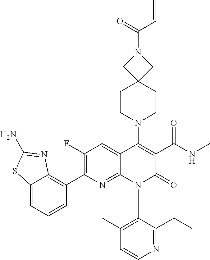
C1=CN=C(C(C)C)C(N2C(=O)C(C(=O)NC)=C(N3CCC4(CC3)CN(C(C=C)=O)C4)C3=CC(F)=C(C4=C5C(=CC=C4)SC(N)=N5)N=C23)=C1C
